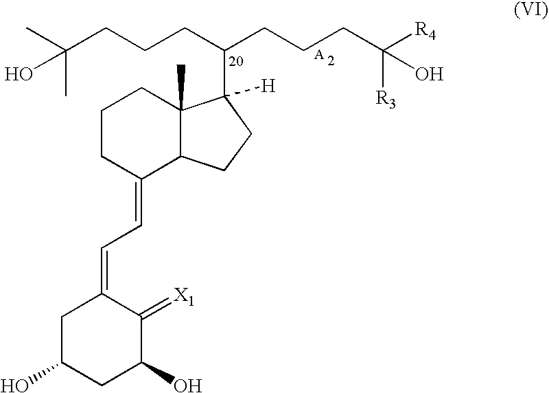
C1C(O)CC(O)C(=[X1])C1=CC=C1C2C(C)(CCC1)C([H])(C(CCCC(C)(O)C)CCCC([R4])(O)[R3])CC2
